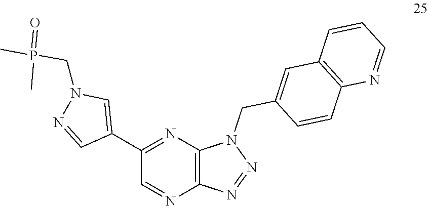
C1(C2=CN(CP(C)(=O)C)N=C2)=NC2=C(N=C1)N=NN2CC1=CC2=C(C=C1)N=CC=C2
